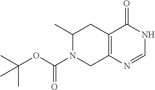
C(N1C(C)CC2=C(C1)N=CNC2=O)(OC(C)(C)C)=O
